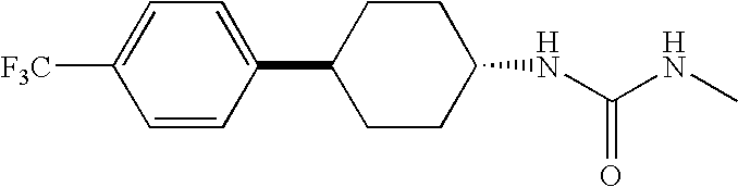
C1(NC(NC)=O)CCC(C2=CC=C([F3C])C=C2)CC1
